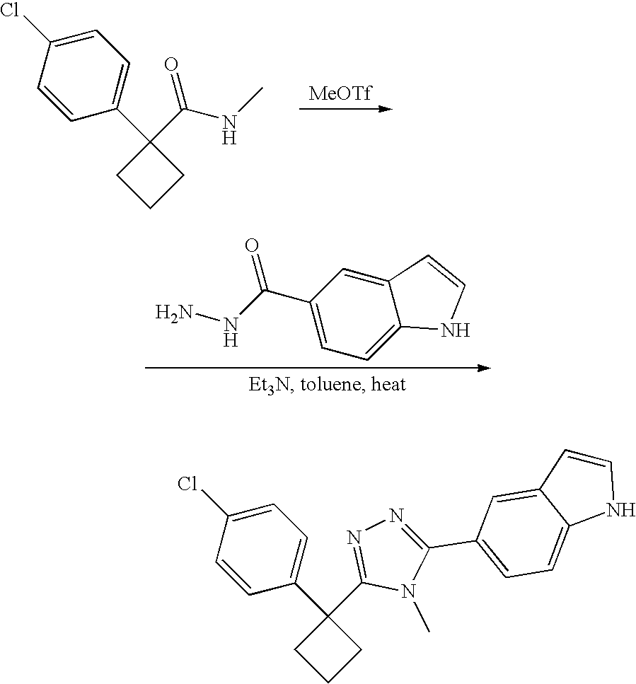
C1=C(Cl)C=CC(C2(C(=O)NC)CCC2)=C1.[MeOTf].C1(C(NN)=O)=CC=C2C(=C1)C=CN2.C1=C(Cl)C=CC(C2(C3=NN=C(C4=CC=C5C(=C4)C=CN5)N3C)CCC2)=C1
